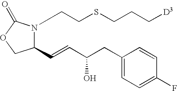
C(SCCN1C(C=CC(CC2=CC=C(F)C=C2)O)COC1=O)CC[D3]
